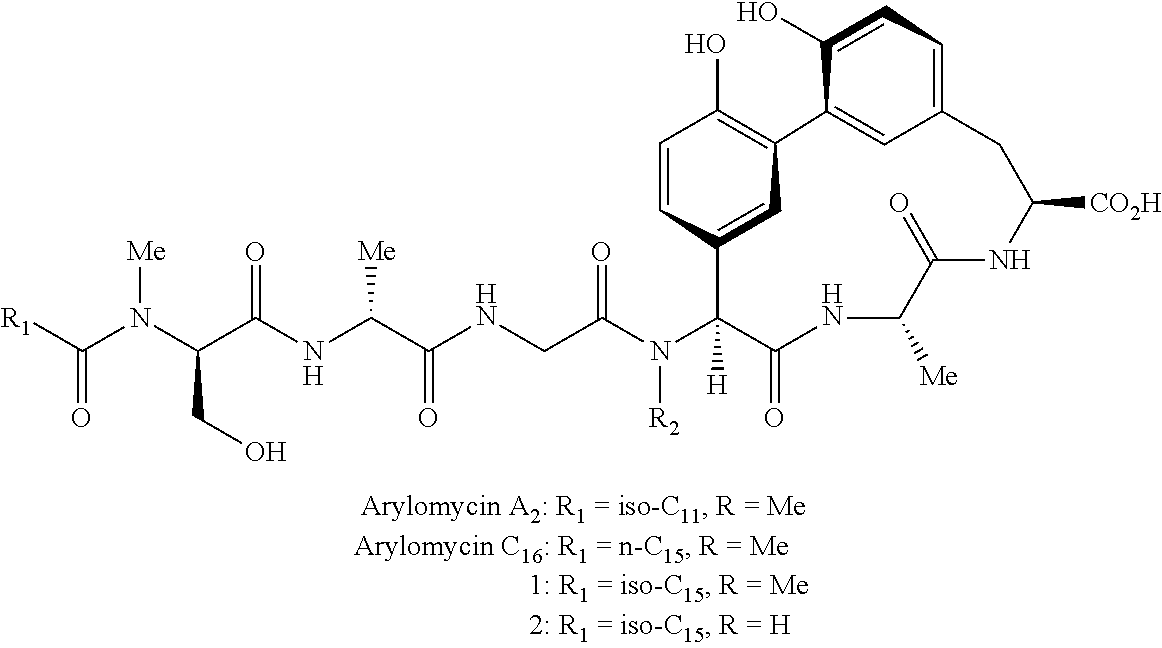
[R1]C(N(C(C(NC(C(NCC(N(C1([H])C(=O)NC([Me])C(=O)NC([CO2H])CC2=CC=C(O)C(=C2)C2=C(O)C=CC1=C2)[R2])=O)=O)[Me])=O)CO)[Me])=O
